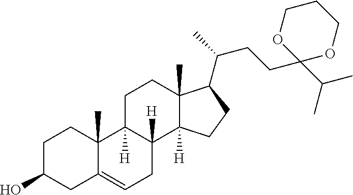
C1C(O)CC2=CCC3([H])C([H])(C2(C)C1)CCC1(C)C3([H])CCC1C(CCC1(C(C)C)OCCCO1)C
